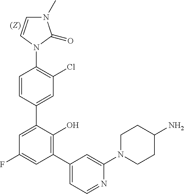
C1=CC(C2=CC(F)=CC(C3=CC=NC(N4CCC(N)CC4)=C3)=C2O)=CC(Cl)=C1N1C(=O)N(C)C=C1
